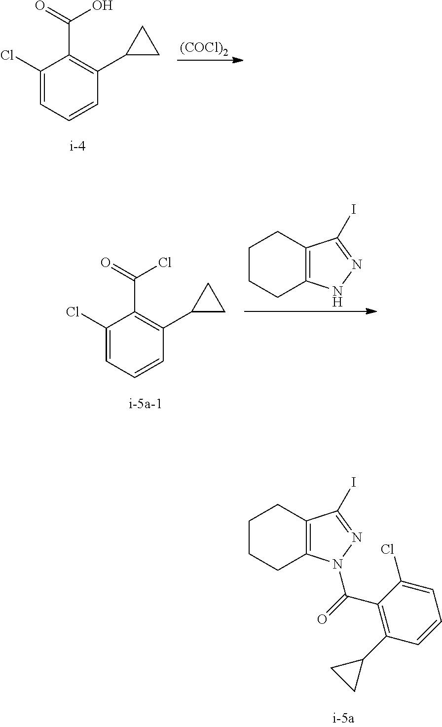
C1(Cl)=CC=CC(C2CC2)=C1C(=O)O.[(COCl)2].C1(Cl)=CC=CC(C2CC2)=C1C(=O)Cl.C1CCC2=C(C1)C(I)=NN2.C1CCC2=C(C1)C(I)=NN2C(=O)C1=C(C2CC2)C=CC=C1Cl
